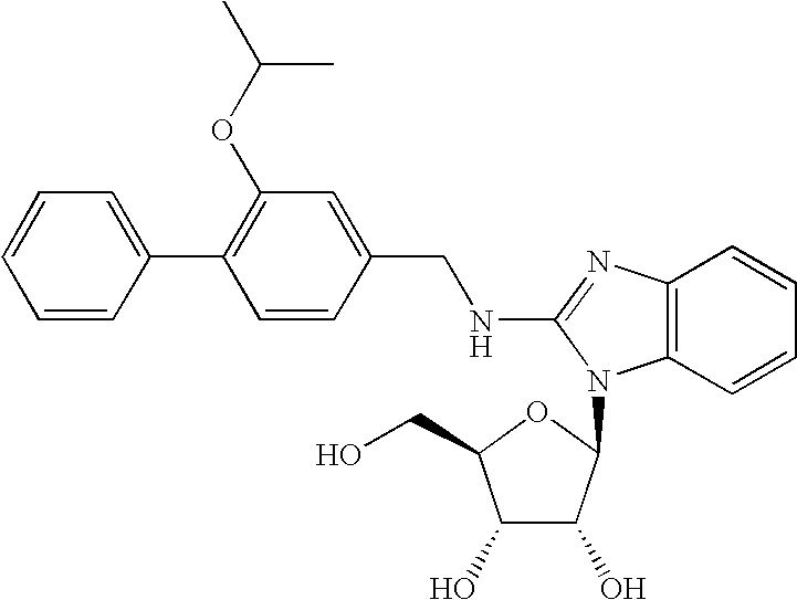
C1=C(C2=C(OC(C)C)C=C(CNC3=NC4=C(C=CC=C4)N3C3C(O)C(O)C(CO)O3)C=C2)C=CC=C1
